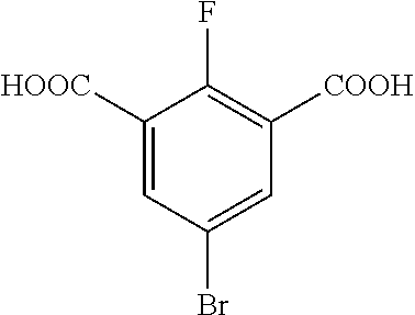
C1([HOOC])=CC(Br)=CC([COOH])=C1F
